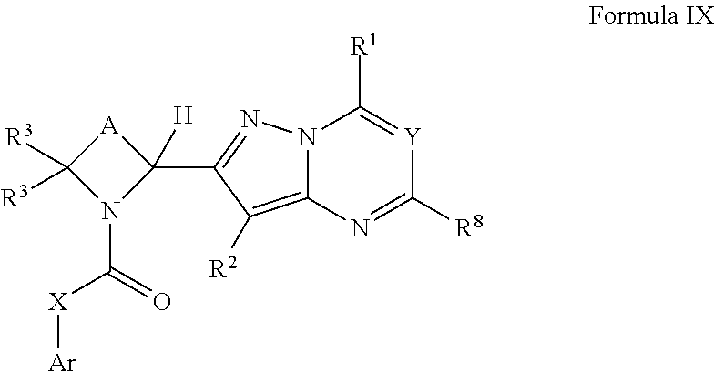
N12C(=C([R2])C(C3([H])N(C([X][Ar])=O)C([R3])([R3])[A]3)=N1)N=C([R8])[Y]=C2[R1]
